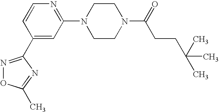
C1(N2CCN(C(=O)CCC(C)(C)C)CC2)=NC=CC(C2=NOC(C)=N2)=C1
